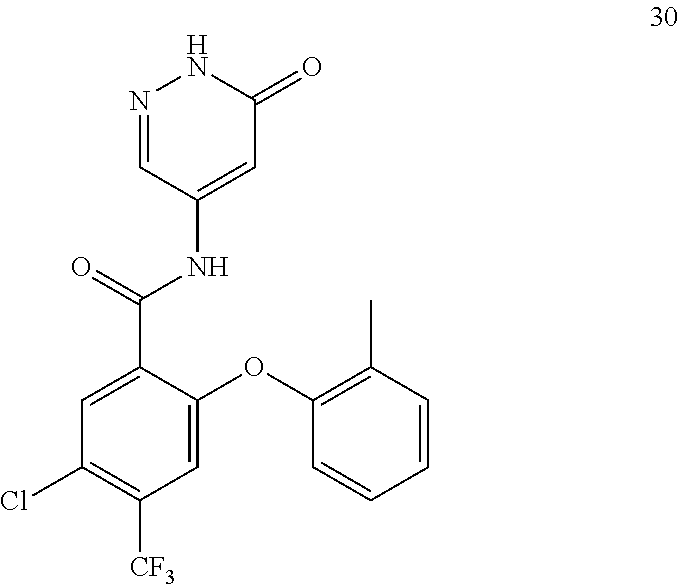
C1(Cl)=C([CF3])C=C(OC2=C(C)C=CC=C2)C(C(=O)NC2=CC(=O)NN=C2)=C1
